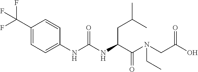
C1(C(F)(F)F)=CC=C(NC(=O)NC(CC(C)C)C(=O)N(CC(=O)O)CC)C=C1
